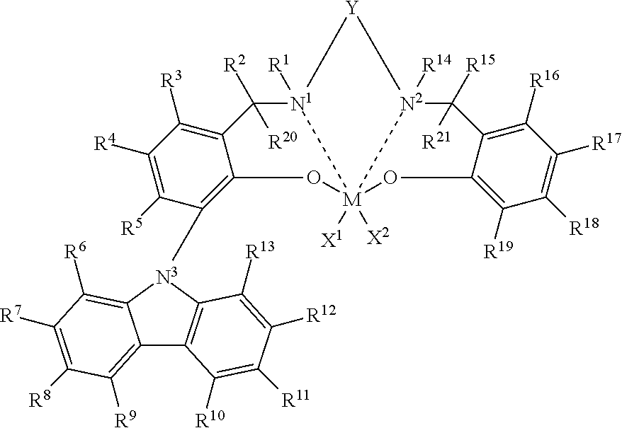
C1([R3])=C2C(=C([N3]3C4=C(C5=C([R9])C([R8])=C([R7])C([R6])=C53)C([R10])=C([R11])C([R12])=C4[R13])C([R5])=C1[R4])O[M]13([X1])([X2])[N1]([R1])(C2([R2])[R20])[Y][N2]1([R14])C([R15])([R21])C1=C([R16])C([R17])=C([R18])C([R19])=C1O3
